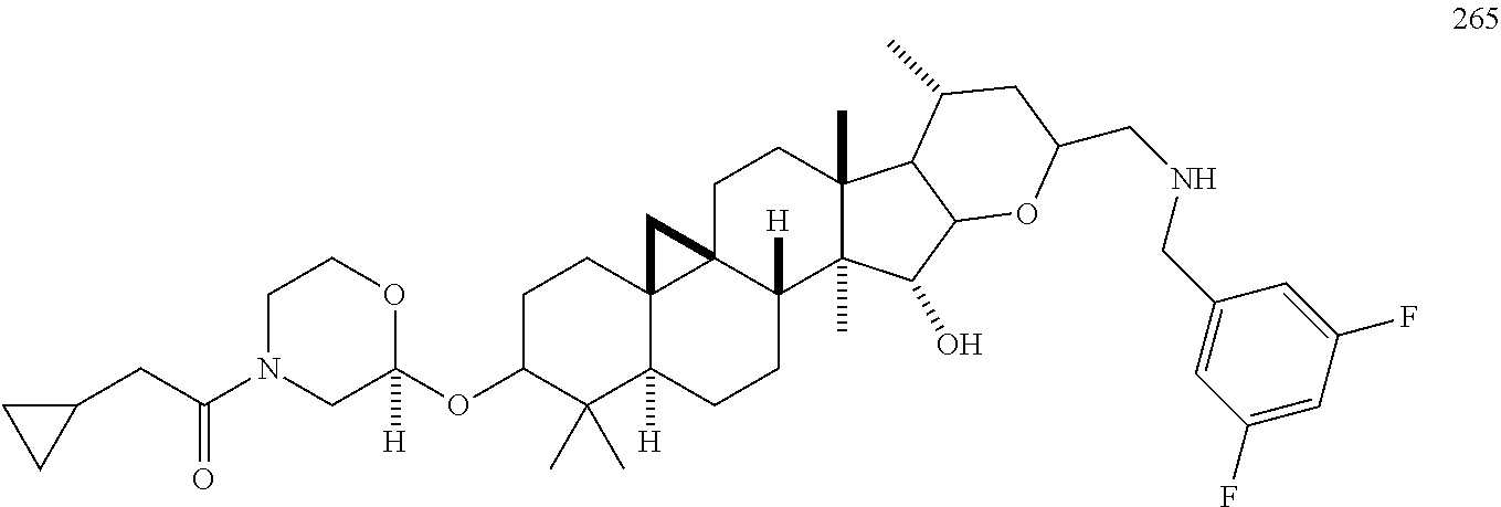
C1(OC2C(C)(C)C3([H])C4(CC2)C2(C([H])(CC3)C3(C)C(C)(CC2)C2C(C3O)OC(CNCC3=CC(F)=CC(F)=C3)CC2C)C4)([H])OCCN(C(CC2CC2)=O)C1
